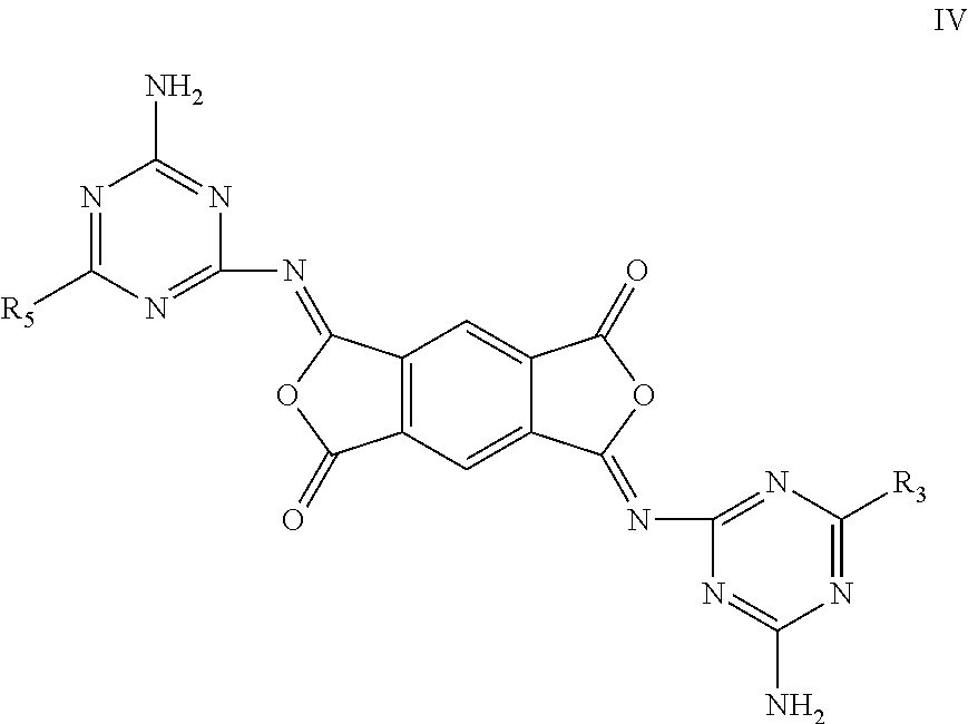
C1(N=C2C3=CC4=C(C=C3C(=O)O2)C(=NC2=NC([R5])=NC(N)=N2)OC4=O)=NC([R3])=NC(N)=N1
